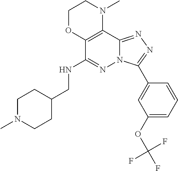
C12=C(C(NCC3CCN(C)CC3)=NN3C1=NN=C3C1=CC(OC(F)(F)F)=CC=C1)OCCN2C
